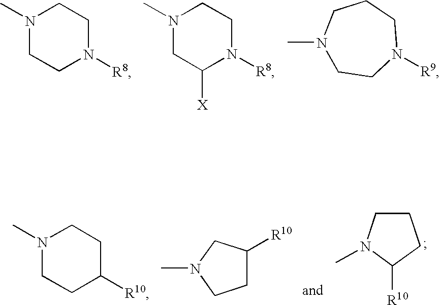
N1(C)CCN([R8])CC1.N1(C)CC([X])N([R8])CC1.N1(C)CCN([R9])CCC1.N1(C)CCC([R10])CC1.C1C([R10])CN(C)C1.C1CN(C)C([R10])C1
